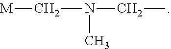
[M]CN(CC)C
